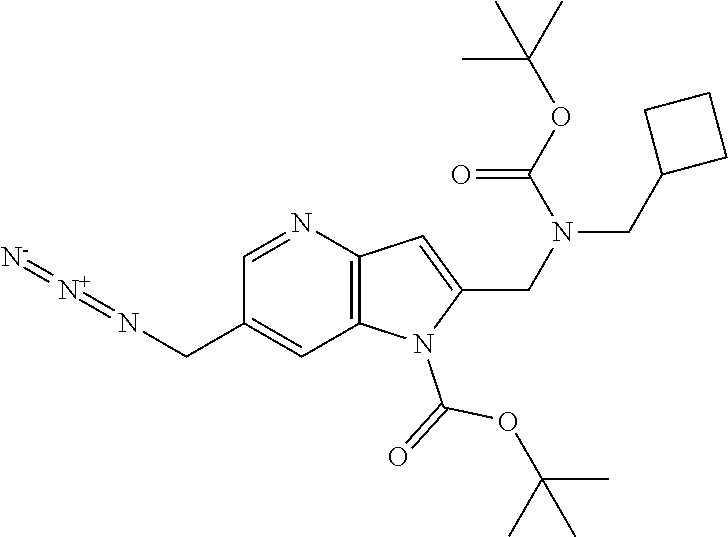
[N+](=NCC1=CC2=C(N=C1)C=C(CN(C(OC(C)(C)C)=O)CC1CCC1)N2C(=O)OC(C)(C)C)=[N-]
